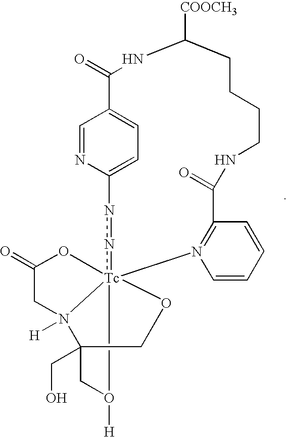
C1=NC2=CC=C1C(=O)NC([COOCH3])CCCCNC(=O)C1=N(C=CC=C1)[Tc]134(nn2)OC(=O)CN1([H])C(CO)(CO3[H])CO4
